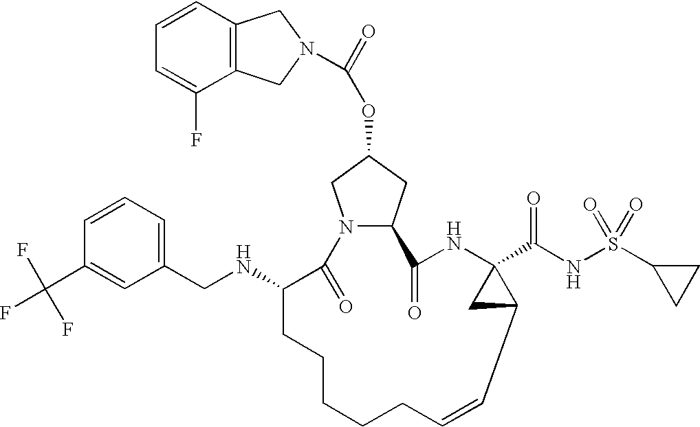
C12=C(C=CC=C1F)CN(C(=O)OC1CN3C(C1)C(=O)NC1(C(NS(C4CC4)(=O)=O)=O)CC1C=CCCCCCC(NCC1=CC=CC(C(F)(F)F)=C1)C3=O)C2
